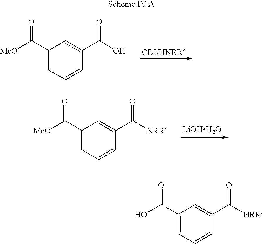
C1(C([MeO])=O)=CC=CC(C(O)=O)=C1.C1(C([MeO])=O)=CC=CC(C([NRR])=O)=C1.[LiOHH2O].C1(C(O)=O)=CC=CC(C([NRR])=O)=C1
